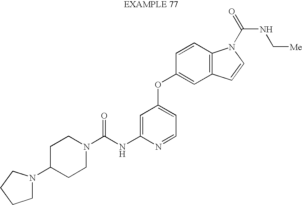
C1N(C2CCN(C(NC3=CC(OC4=CC5=C(C=C4)N(C(=O)NC[Me])C=C5)=CC=N3)=O)CC2)CCC1
